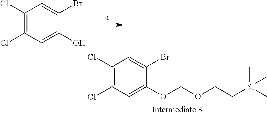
C1(Cl)=C(Cl)C=C(OCOCC[Si](C)(C)C)C(Br)=C1.C1(Cl)=C(Cl)C=C(O)C(Br)=C1
